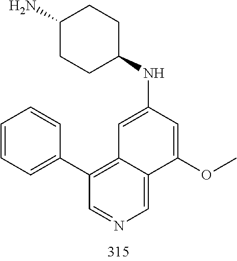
C1=C(NC2CCC(N)CC2)C=C(OC)C2=CN=CC(C3=CC=CC=C3)=C12
